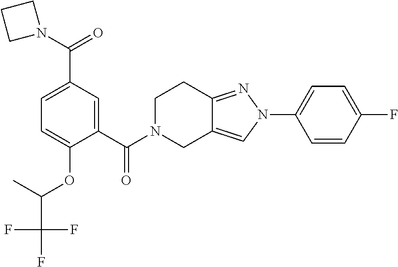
C1(C(=O)N2CC3=CN(C4=CC=C(F)C=C4)N=C3CC2)=CC(C(N2CCC2)=O)=CC=C1OC(C)C(F)(F)F
